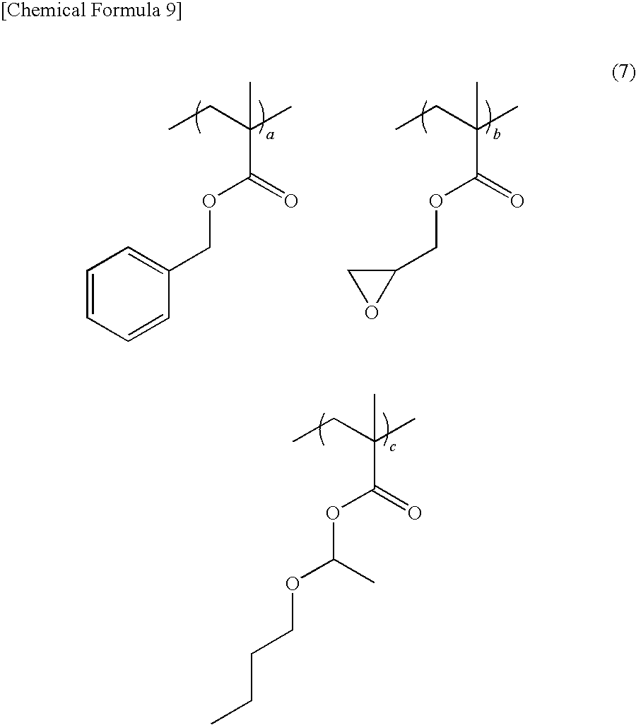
O(C(OC(=O)C(CC)(C)C)C)CCCC.C1=CC=CC(COC(=O)C(CC)(C)C)=C1.C1(COC(=O)C(CC)(C)C)CO1.[[Chemical Formula 9]]
